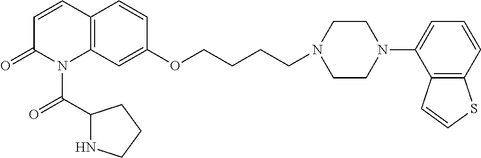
C12=C(C=C(OCCCCN3CCN(C4=CC=CC5=C4C=CS5)CC3)C=C1)N(C(C1NCCC1)=O)C(=O)C=C2
